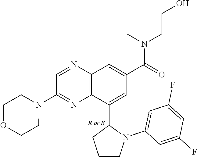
C1=NC2=C(N=C1N1CCOCC1)C(C1CCCN1C1=CC(F)=CC(F)=C1)=CC(C(=O)N(C)CCO)=C2
